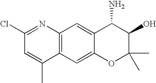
C12=C(C=C3C(=C1)C(N)C(O)C(C)(C)O3)C(C)=CC(Cl)=N2
